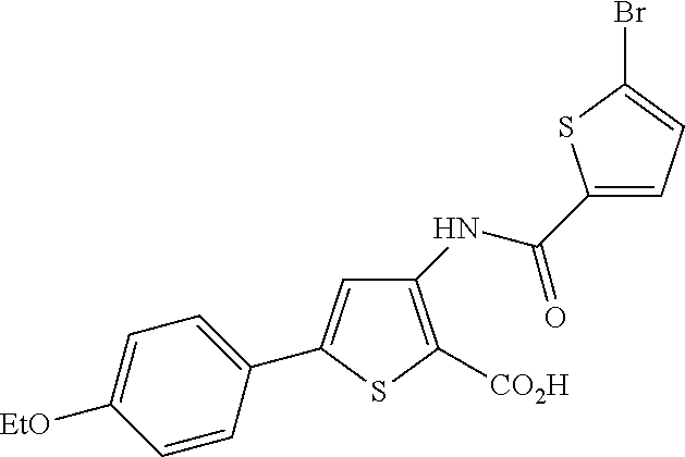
C1(NC(C2=CC=C(Br)S2)=O)=C([CO2H])SC(C2=CC=C([EtO])C=C2)=C1
